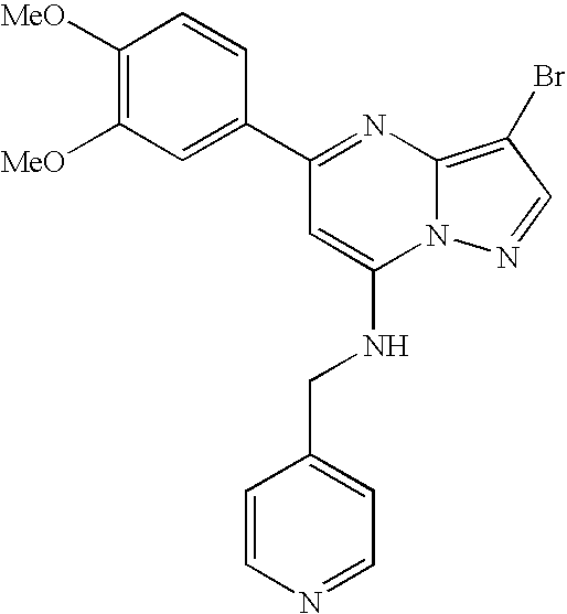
C1([MeO])=C([MeO])C=C(C2=NC3=C(Br)C=NN3C(NCC3=CC=NC=C3)=C2)C=C1
